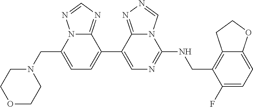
N12C(CN3CCOCC3)=CC=C(C3=CN=C(NCC4=C5C(=CC=C4F)OCC5)N4C3=NN=C4)C1=NC=N2
